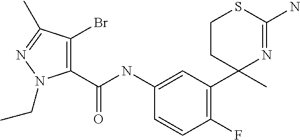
C1(C(NC2=CC(C3(C)N=C(N)SCC3)=C(F)C=C2)=O)=C(Br)C(C)=NN1CC
